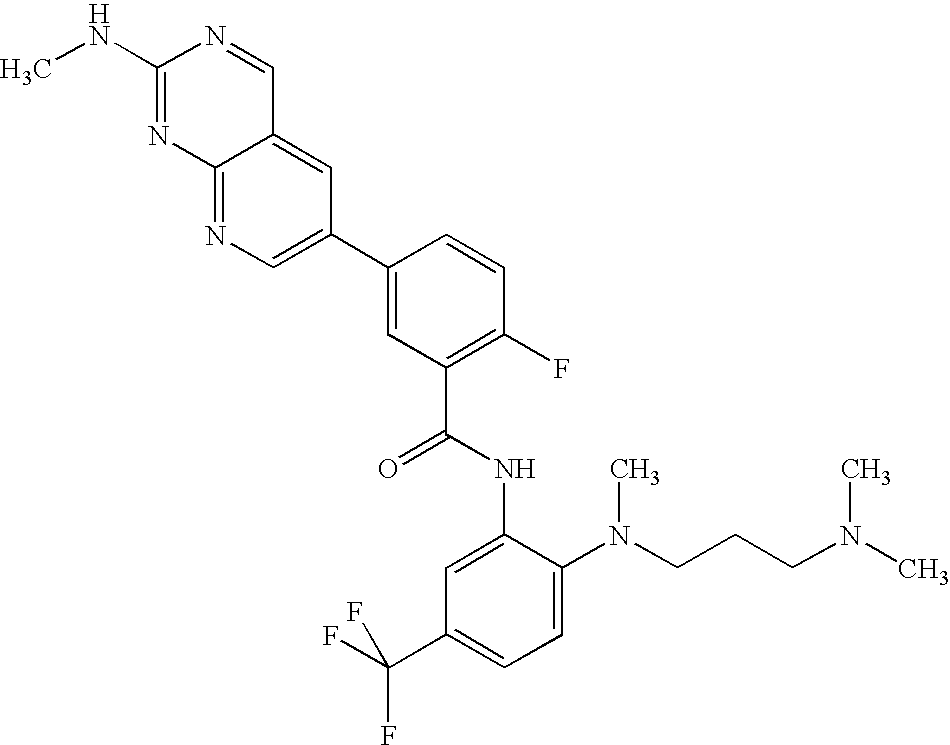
C12=CC(C3=CC(C(NC4=CC(C(F)(F)F)=CC=C4N(CCCN(C)C)C)=O)=C(F)C=C3)=CN=C1N=C(NC)N=C2
